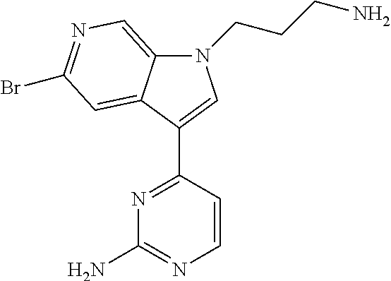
N1=C(C2=CN(CCCN)C3=CN=C(Br)C=C32)C=CN=C1N
